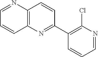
C12=C(N=C(C3=C(Cl)N=CC=C3)C=C1)C=CC=N2
